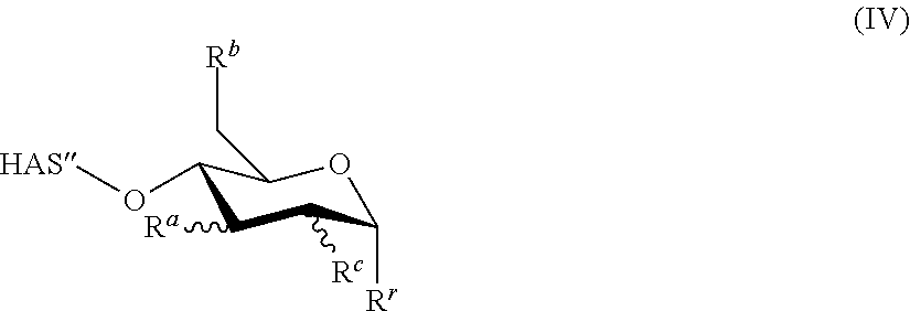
C1(O[HAS])C([Ra])C([Rc])C([Rr])OC1C[Rb]
